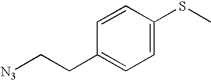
C1=C(SC)C=CC(CC[N3])=C1
